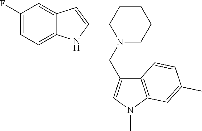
C1(F)=CC=C2C(=C1)C=C(C1N(CC3=CN(C)C4=C3C=CC(C)=C4)CCCC1)N2
